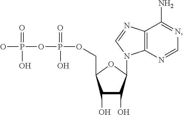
C12=C(N=CN=C1N)N(C1C(O)C(O)C(COP(OP(O)(=O)O)(=O)O)O1)C=N2
